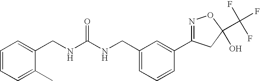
N(C(NCC1=CC=CC(C2=NOC(C(F)(F)F)(O)C2)=C1)=O)CC1=CC=CC=C1C
